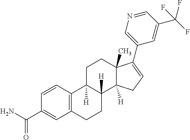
C12=C(C=CC(C(N)=O)=C1)C1([H])C([H])(CC2)C2([H])C(C)(CC1)C(C1=CN=CC(C(F)(F)F)=C1)=CC2
